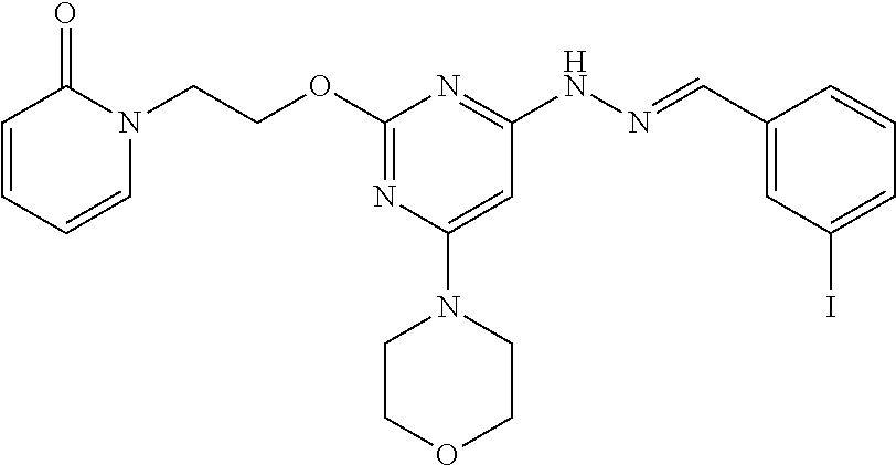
O(C1=NC(N2CCOCC2)=CC(NN=CC2=CC(I)=CC=C2)=N1)CCN1C(=O)C=CC=C1
